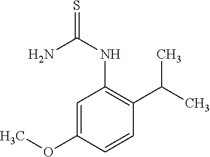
NC(=S)NC1=C(C(C)C)C=CC(OC)=C1
